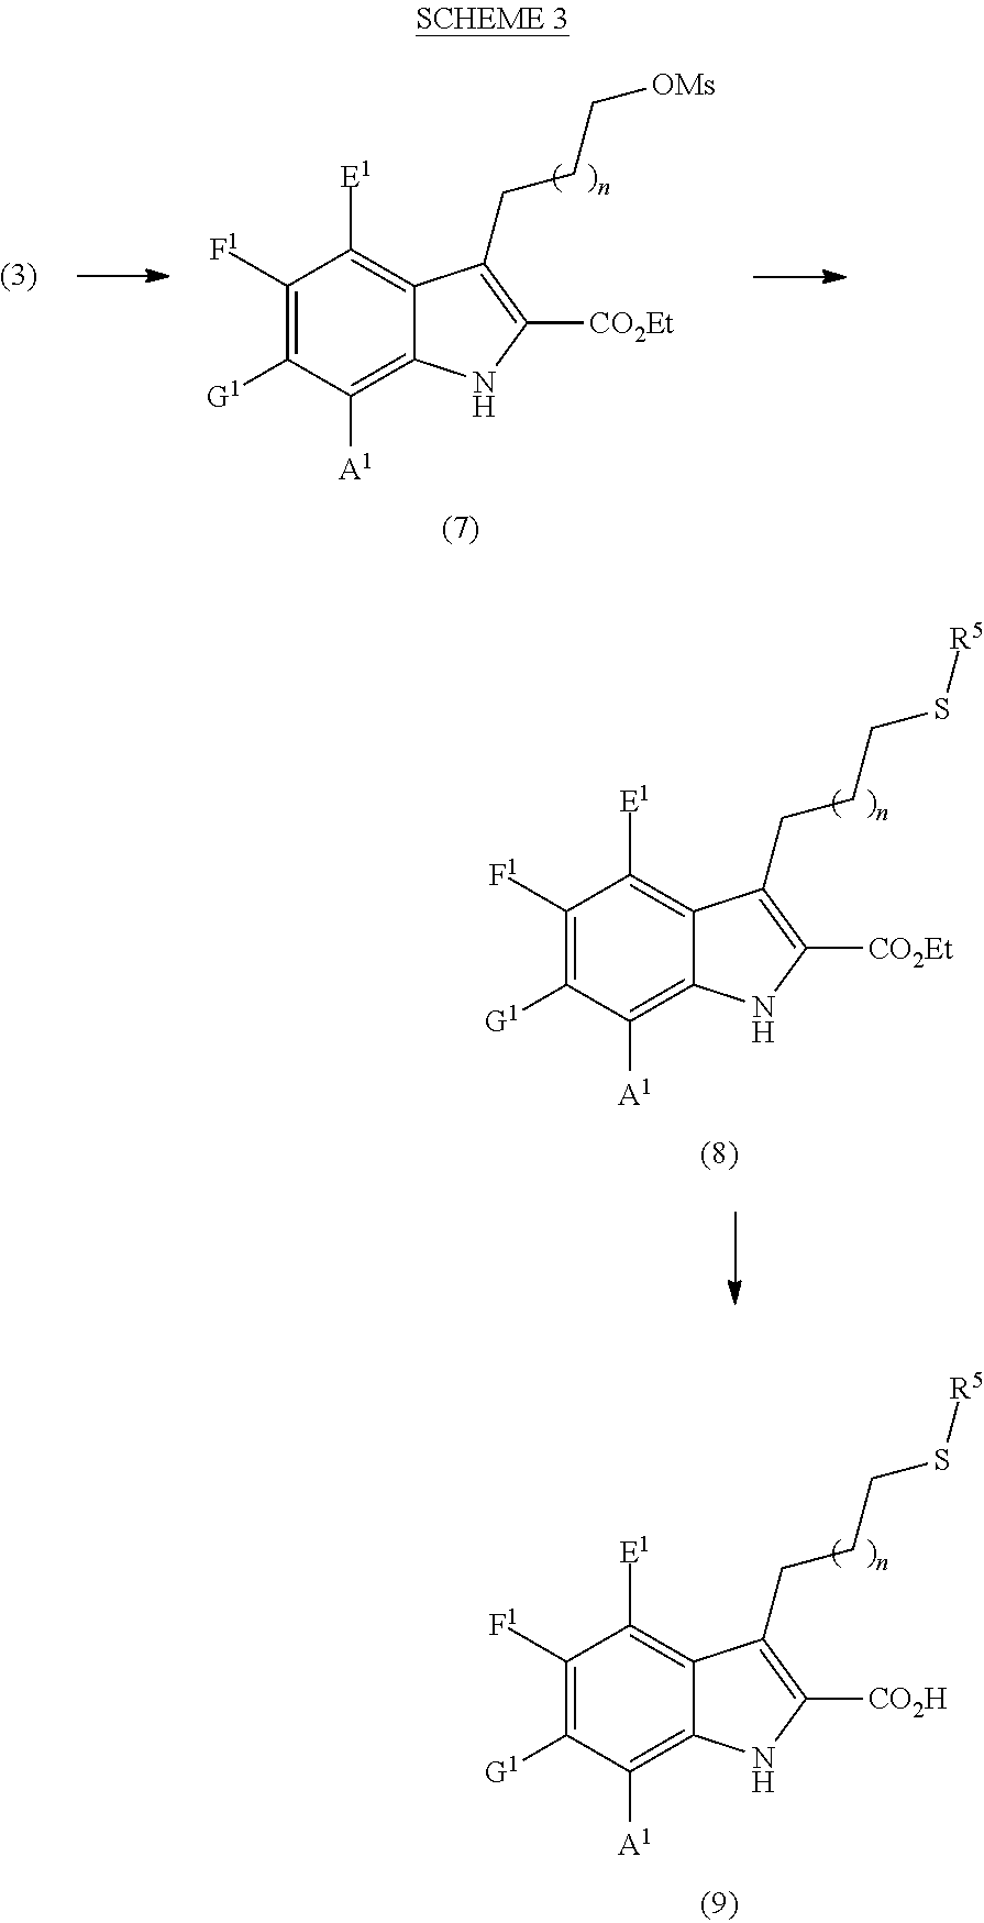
C1([F1])=C([G1])C([A1])=C2C(=C1[E1])C(CCCS[R5])=C([CO2H])N2.C1([F1])=C([G1])C([A1])=C2C(=C1[E1])C(CCC[OMs])=C([CO2Et])N2.C1([F1])=C([G1])C([A1])=C2C(=C1[E1])C(CCCS[R5])=C([CO2Et])N2
